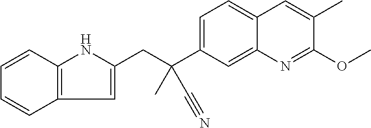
CC1=CC2=CC=C(C(CC3=CC4=C(N3)C=CC=C4)(C)C#N)C=C2N=C1OC
